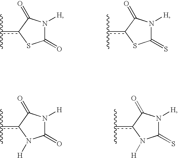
C1(=O)N([H])C(=O)c(c(C)C)S1.C1(=S)N([H])C(=O)c(c(C)C)S1.C1(=O)N([H])C(=O)c(c(C)C)N1[H].C1(=S)N([H])C(=O)c(c(C)C)N1[H]
